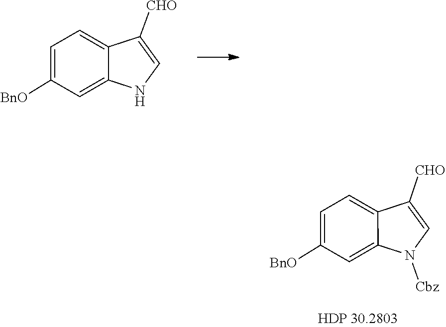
C1([BnO])=CC=C2C([CHO])=CNC2=C1.N1([Cbz])C=C([CHO])C2=CC=C([BnO])C=C12
